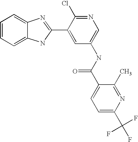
C1=CC=C2C(=C1)N=C(C1=CC(NC(C3=CC=C(C(F)(F)F)N=C3C)=O)=CN=C1Cl)N2
